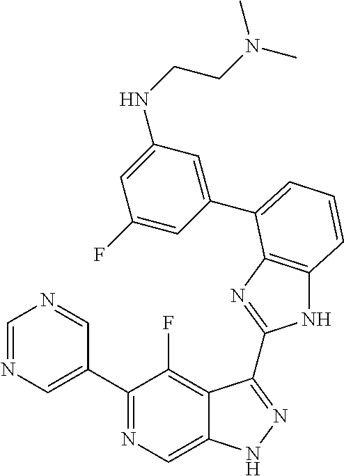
C1=NC=C(C2=NC=C3C(=C2F)C(C2=NC4=C(N2)C=CC=C4C2=CC(NCCN(C)C)=CC(F)=C2)=NN3)C=N1
